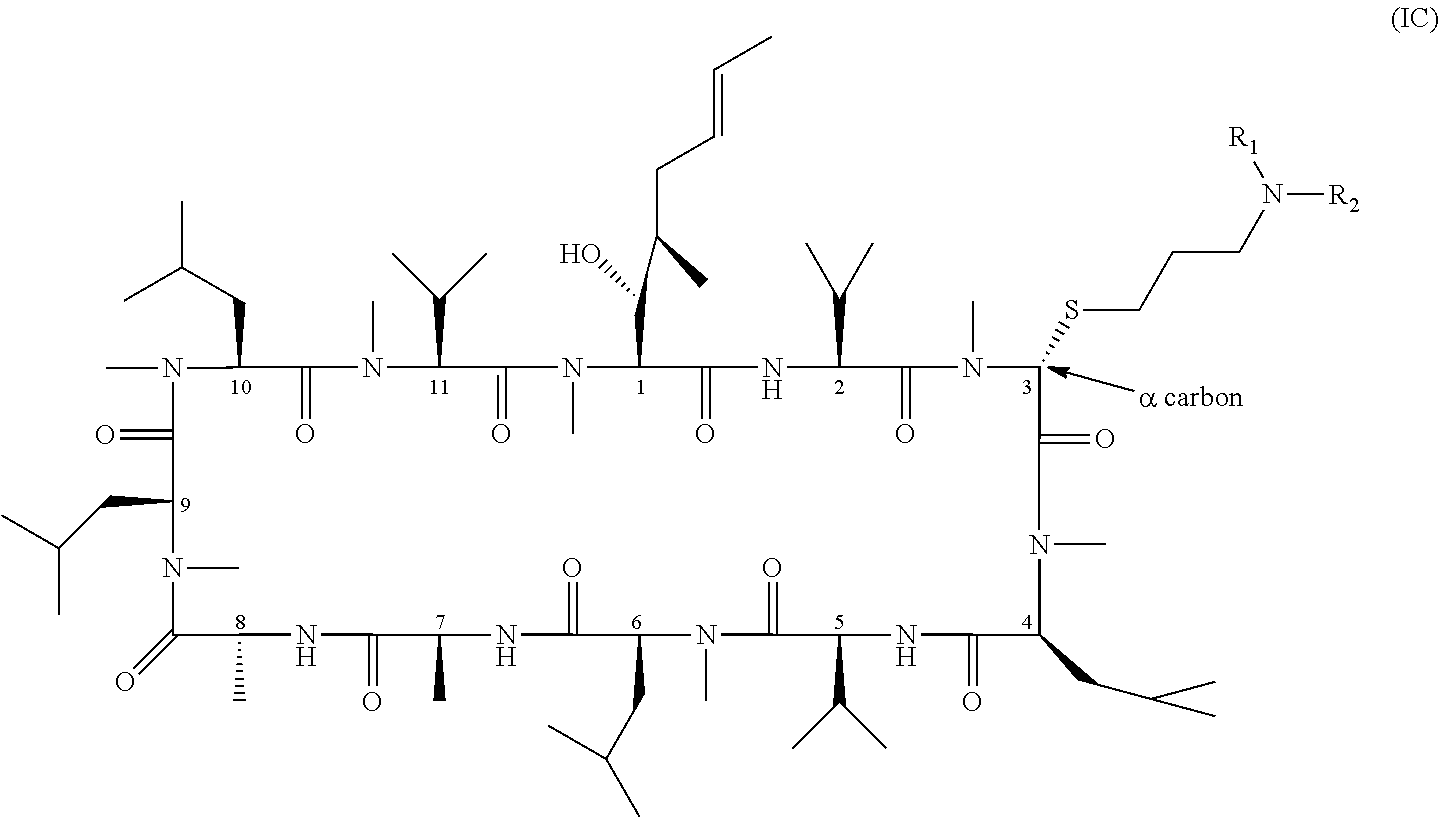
CN1C(=O)C(CC(C)C)N(C)C(=O)C(C)NC(=O)C(C)NC(=O)C(CC(C)C)N(C)C(=O)C(C(C)C)NC(=O)C(CC(C)C)N(C)C(=O)C(SCCCN([R2])[R1])N(C)C(=O)C(C(C)C)NC(=O)C(C(C(C)CC=CC)O)N(C)C(=O)C(C(C)C)N(C)C(=O)C1CC(C)C
